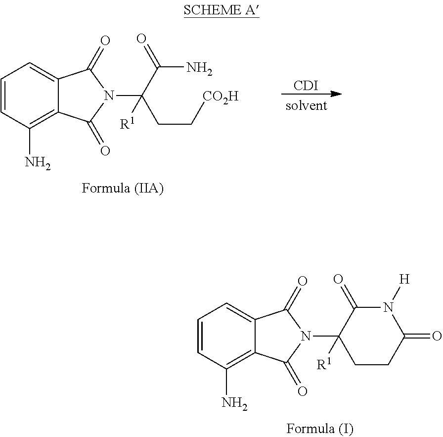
C1=CC(N)=C2C(=C1)C(=O)N(C1([R1])C(=O)N([H])C(=O)CC1)C2=O.C1=CC(N)=C2C(=C1)C(=O)N(C(C(N)=O)(CC[CO2H])[R1])C2=O.[CDI]
